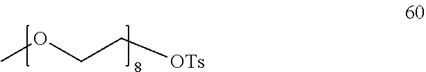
COCC[OTs]
